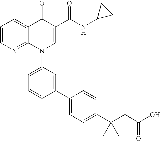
C1=CN=C2C(=C1)C(=O)C(C(NC1CC1)=O)=CN2C1=CC=CC(C2=CC=C(C(CC(O)=O)(C)C)C=C2)=C1
